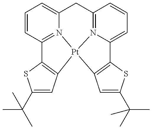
C1(C(C)(C)C)=CC2=C(S1)C1=N3C(=CC=C1)CC1=N4C(=CC=C1)C1=C(C=C(C(C)(C)C)S1)[Pt]234
